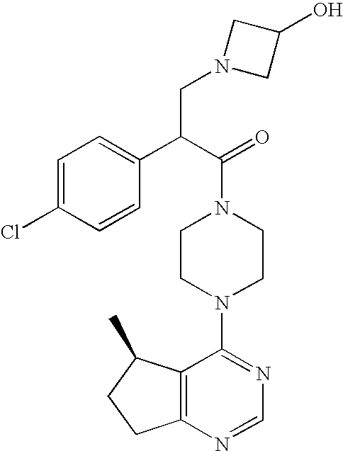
C1=C(Cl)C=CC(C(C(=O)N2CCN(C3=NC=NC4=C3C(C)CC4)CC2)CN2CC(O)C2)=C1
